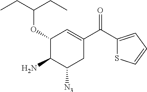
C1(C(C2=CC(OC(CC)CC)C(N)C([N3])C2)=O)=CC=CS1
